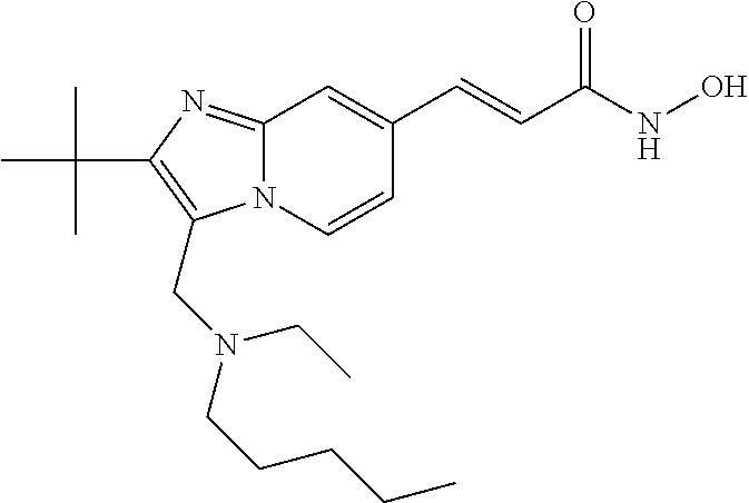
N12C(=NC(C(C)(C)C)=C1CN(CCCCC)CC)C=C(C=CC(NO)=O)C=C2
